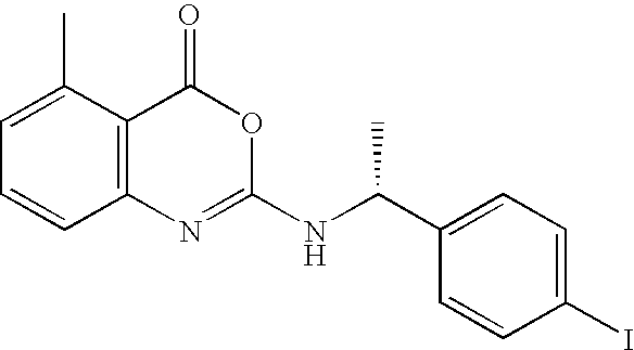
C12=C(C(C)=CC=C1)C(=O)OC(NC(C)C1=CC=C(I)C=C1)=N2
